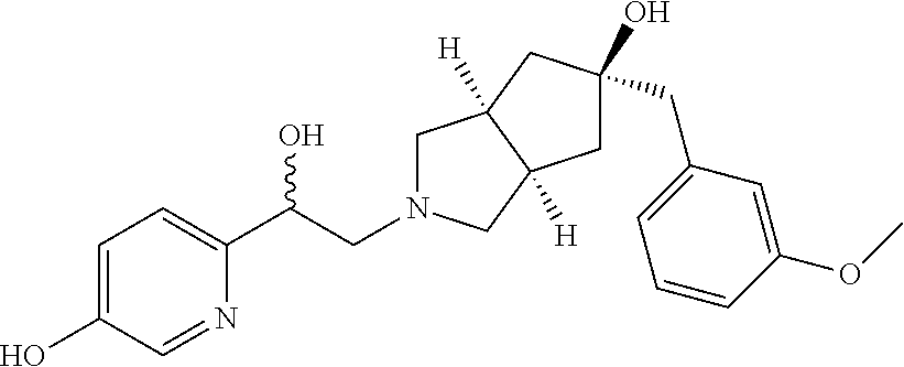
C1=C(O)C=NC(C(CN2CC3([H])C([H])(C2)CC(O)(CC2=CC=CC(OC)=C2)C3)O)=C1
